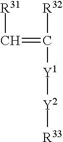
C(=C([R32])[Y1][Y2][R33])[R31]
